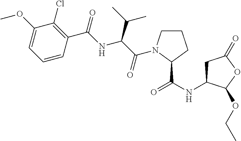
C1(OC)=CC=CC(C(=O)NC(C(C)C)C(=O)N2CCCC2C(NC2CC(=O)OC2OCC)=O)=C1Cl
